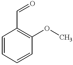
C1=CC=CC(OC)=C1C=O
